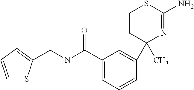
C(C1=CC=CC(C2(C)N=C(N)SCC2)=C1)(NCC1=CC=CS1)=O
